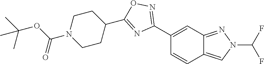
C1(C2=NOC(C3CCN(C(OC(C)(C)C)=O)CC3)=N2)=CC2=NN(C(F)F)C=C2C=C1
